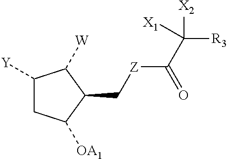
C1([Y])CC([OA1])C(C[Z]C(C([R3])([X1])[X2])=O)C1[W]
